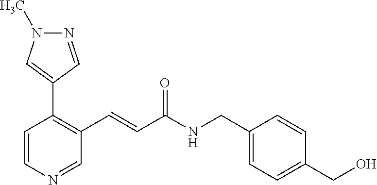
N1=CC(C2=C(C=CC(NCC3=CC=C(CO)C=C3)=O)C=NC=C2)=CN1C
